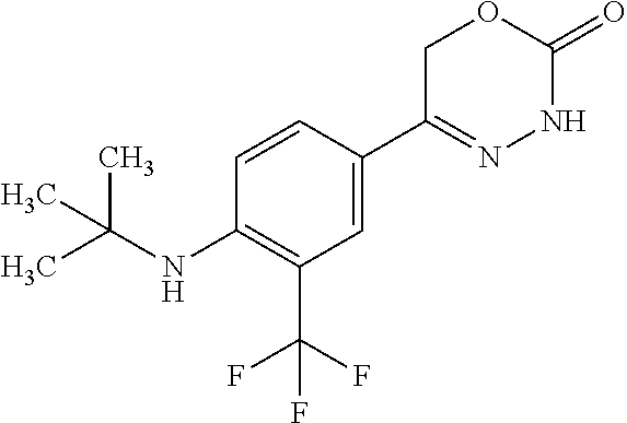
C1C(C2=CC(C(F)(F)F)=C(NC(C)(C)C)C=C2)=NNC(=O)O1
